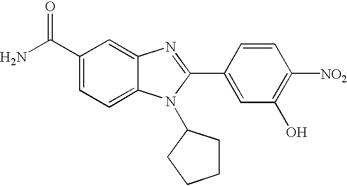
C1(C(N)=O)=CC=C2C(=C1)N=C(C1=CC(O)=C([NO2])C=C1)N2C1CCCC1
